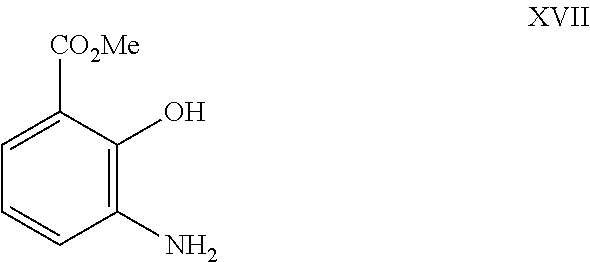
C1=CC(N)=C(O)C([CO2Me])=C1
